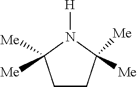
C1CC([Me])([Me])N([H])C1([Me])[Me]
